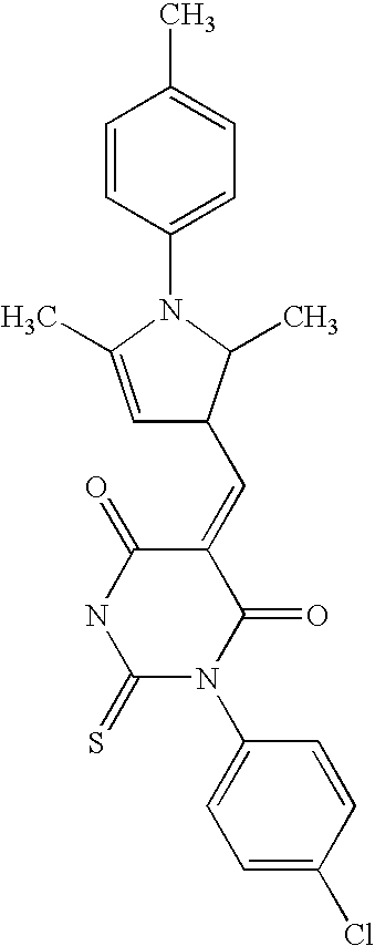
C1=C(C)N(C2=CC=C(C)C=C2)C(C)C1C=C1C(=O)NC(=S)N(C2=CC=C(Cl)C=C2)C1=O
